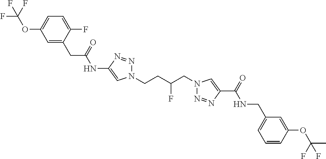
C1(NC(CC2=CC(OC(F)(F)F)=CC=C2F)=O)=CN(CCC(CN2N=NC(C(=O)NCC3=CC=CC(OC(C)(F)F)=C3)=C2)F)N=N1
